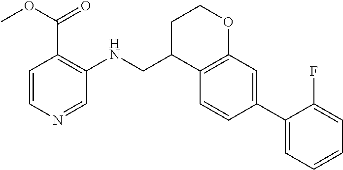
C1=CN=CC(NCC2C3=C(OCC2)C=C(C2=CC=CC=C2F)C=C3)=C1C(OC)=O
